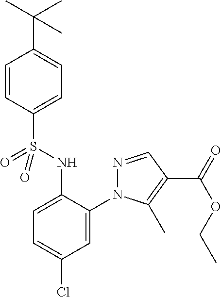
C1=CC(S(NC2=CC=C(Cl)C=C2N2N=CC(C(OCC)=O)=C2C)(=O)=O)=CC=C1C(C)(C)C
